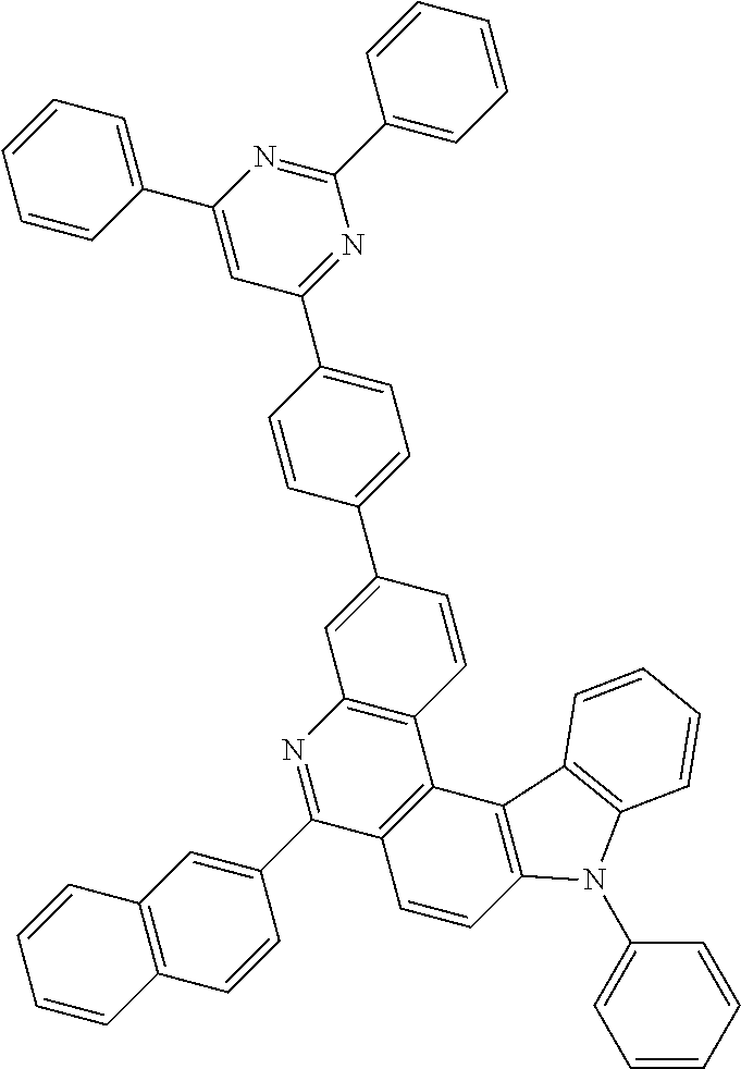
C12=C(C=CC(C3=NC4=C(C5=C3C=CC3=C5C5=C(N3C3=CC=CC=C3)C=CC=C5)C=CC(C3=CC=C(C5=NC(C6=CC=CC=C6)=NC(C6=CC=CC=C6)=C5)C=C3)=C4)=C1)C=CC=C2
